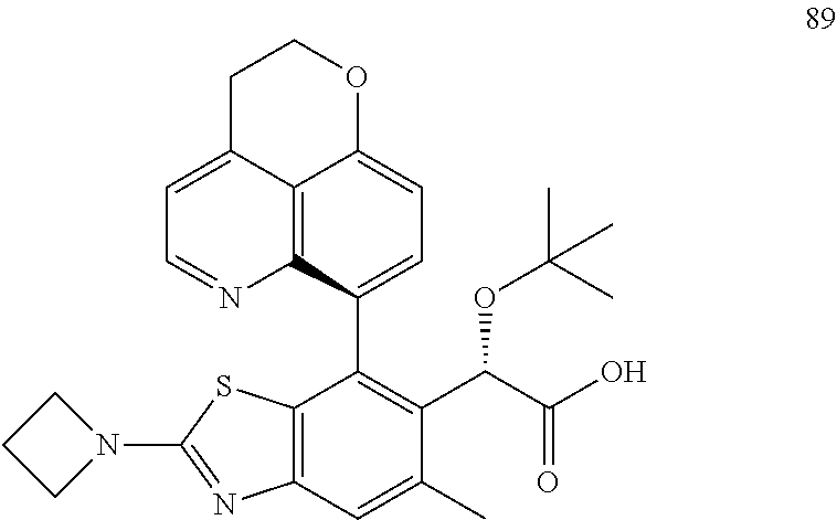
C12=C3C(C4=C(C(C(O)=O)OC(C)(C)C)C(C)=CC5=C4SC(N4CCC4)=N5)=CC=C1OCCC2=CC=N3
